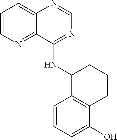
C1=CN=C2C(=C1)N=CN=C2NC1C2=C(C(O)=CC=C2)CCC1
